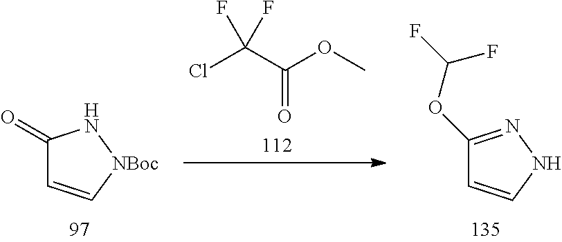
C1(=O)C=C[NBoc]N1.ClC(C(OC)=O)(F)F.C1(OC(F)F)=NNC=C1
